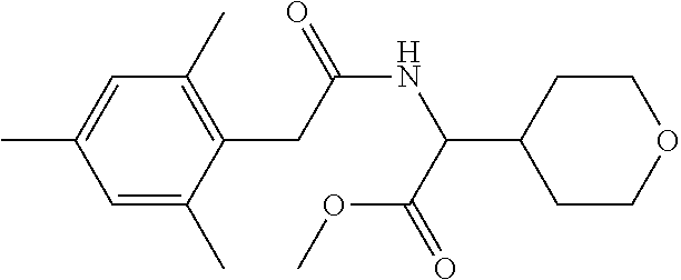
C1=C(C)C=C(C)C(CC(NC(C2CCOCC2)C(=O)OC)=O)=C1C
